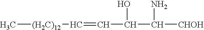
C[(H2C)12]C=CC(C([CHOH])N)O
